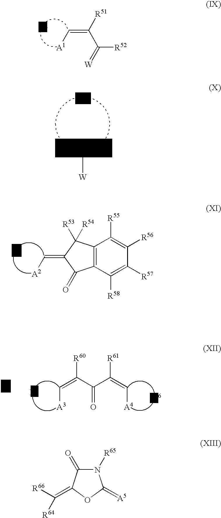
C(=C([R51])C(=[W])[R52])[A1].C([W])([Ar1])[Ar2].C(=C1C(=O)C2=C(C1([R53])[R54])C([R55])=C([R56])C([R57])=C2[R58])[A2].C([A3])=C(C(=O)C([R61])=C[A4])[R60].N1([R65])C(=O)C(=C([R64])[R66])OC1=[A5]
